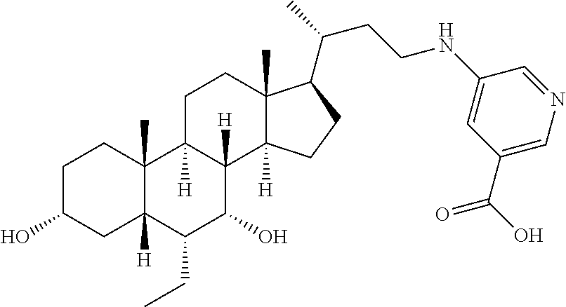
C1C(O)CC2([H])C(C)(C1)C1([H])C([H])(C(O)C2CC)C2([H])C(C)(CC1)C(C(C)CCNC1=CC(C(O)=O)=CN=C1)CC2
